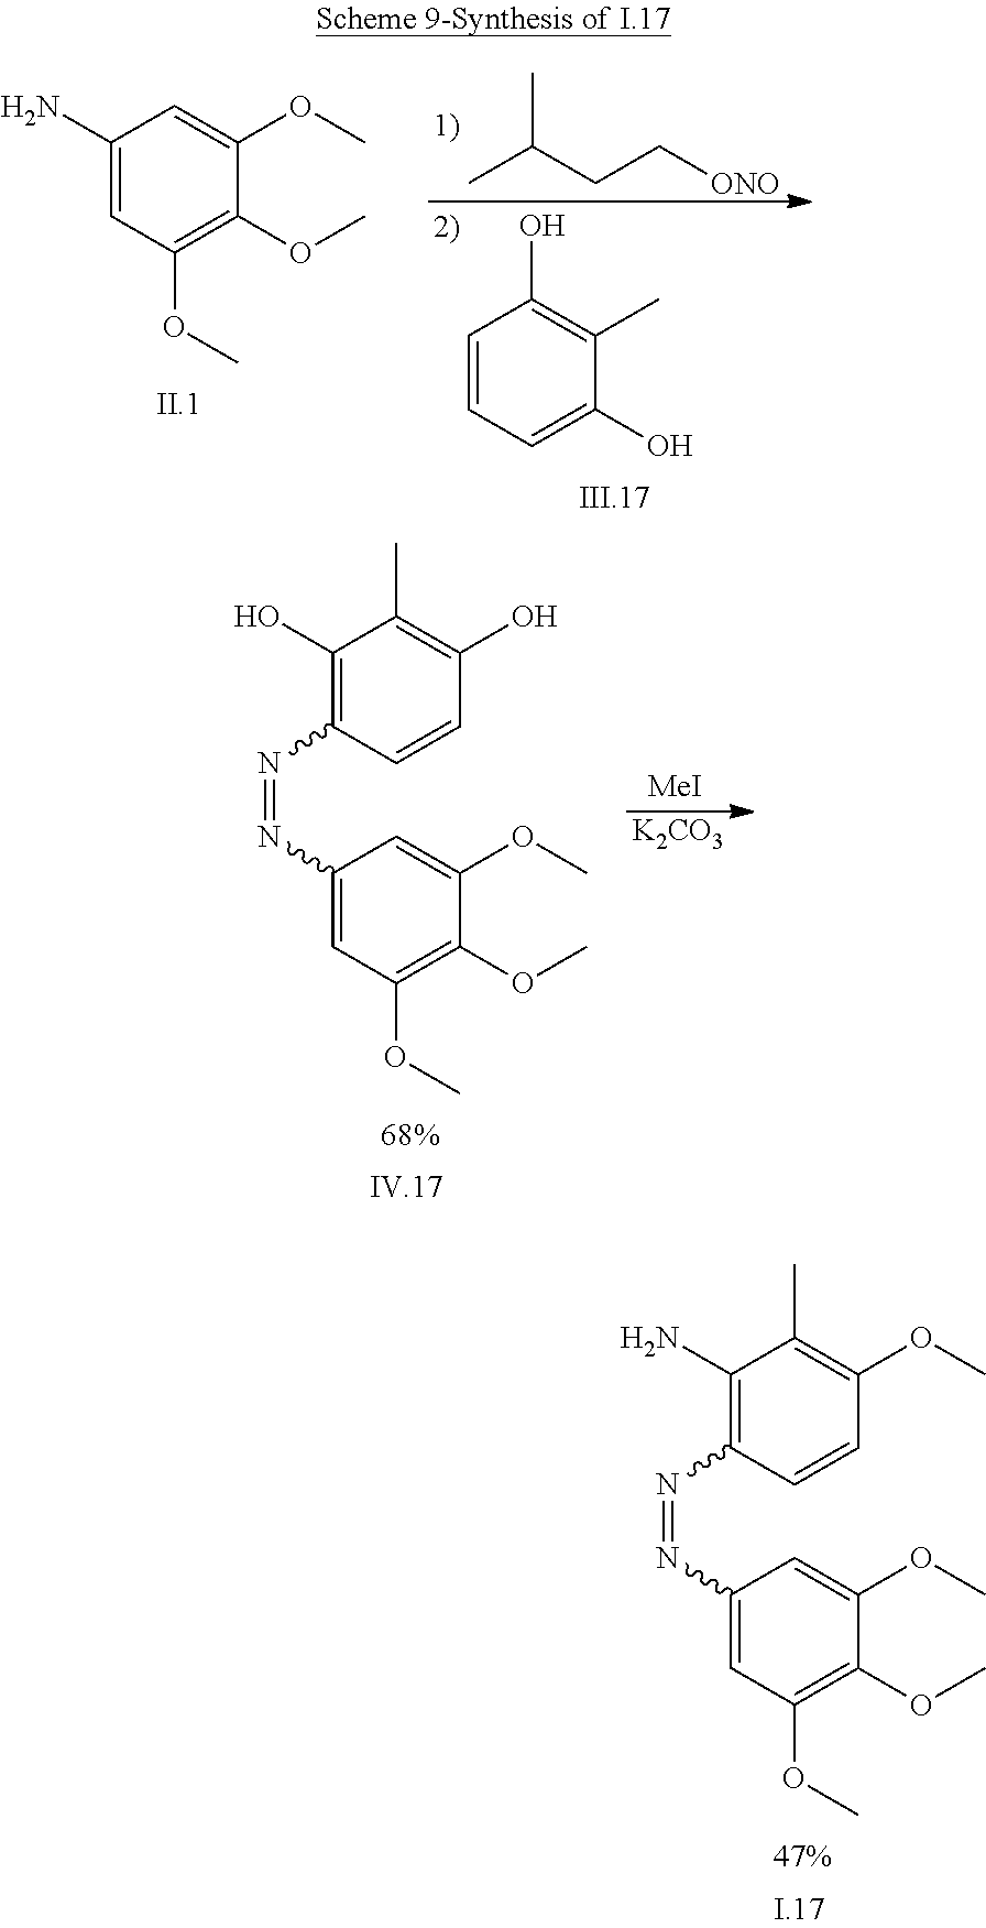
CC(CC[ONO])C.C1=CC=C(O)C(C)=C1O.C1(N)=CC(OC)=C(OC)C(OC)=C1.C1(N)=C(N=NC2=CC(OC)=C(OC)C(OC)=C2)C=CC(OC)=C1C.[K2CO3].C1(O)=C(N=NC2=CC(OC)=C(OC)C(OC)=C2)C=CC(O)=C1C.[MeI]
